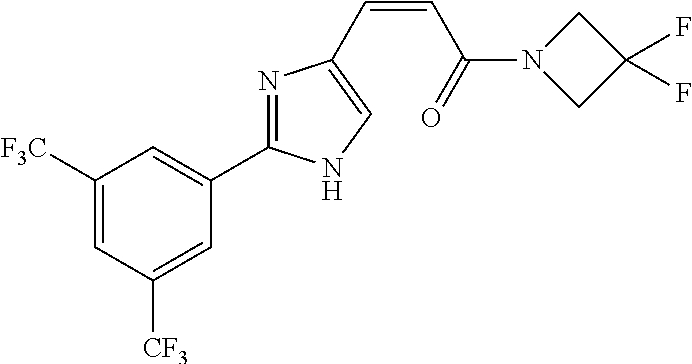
C1([F3C])=CC([CF3])=CC(C2=NC(C=CC(N3CC(F)(F)C3)=O)=CN2)=C1
